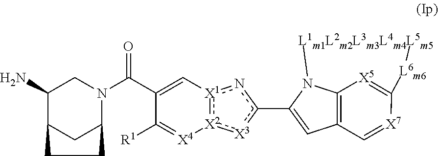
C1(N)C2CC(N(C(C3=C[X1]4:[X2](:[X3]c(C5=CC6=C7N5[L1m1L2m2L3m3L4m4L5m5][L6m6]C(=[X5]7)[X7]=C6)n4)[X4]=C3[R1])=O)C1)CC2
